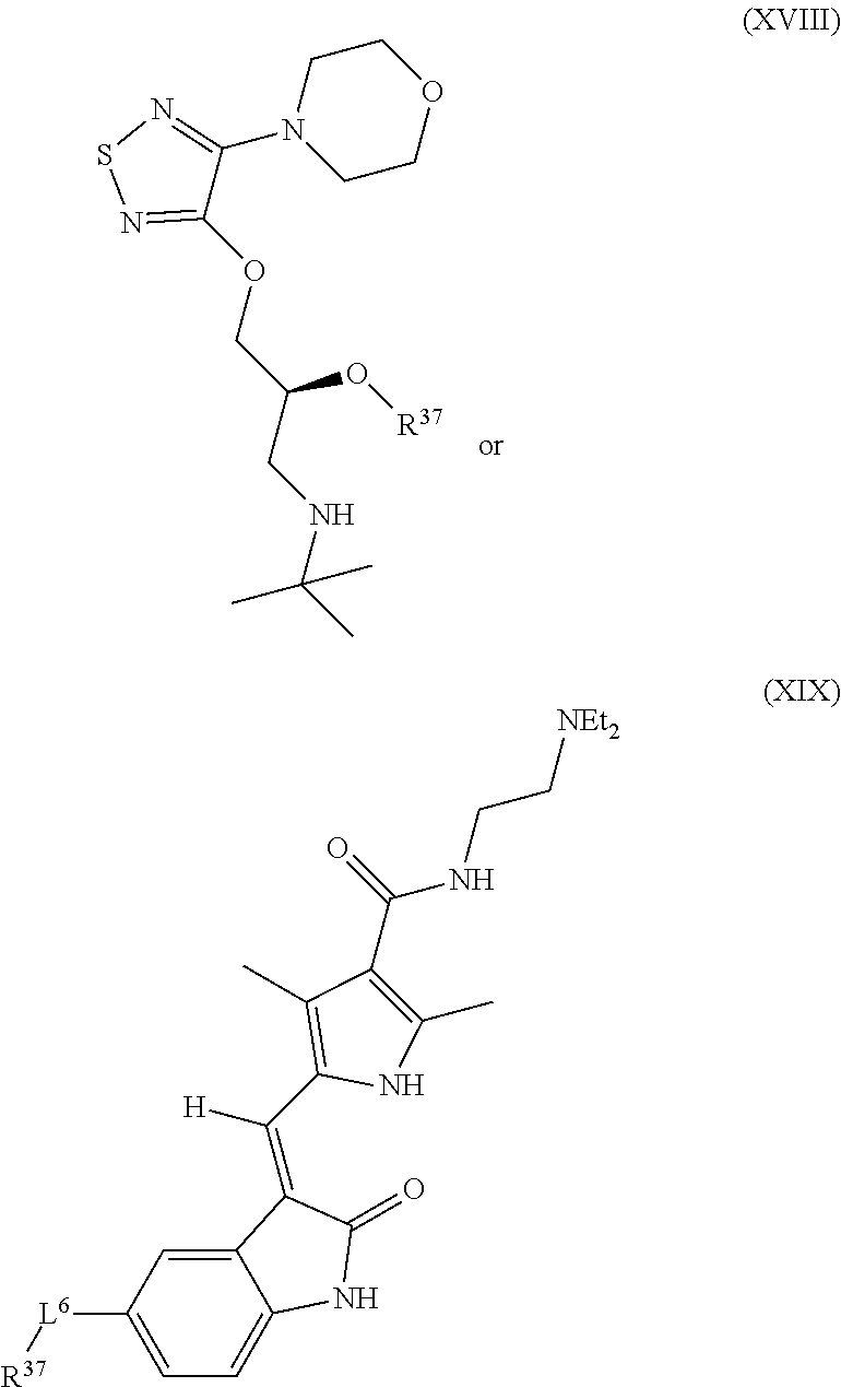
C1COCCN1C1=NSN=C1OCC(CNC(C)(C)C)O[R37].C12=CC([L6][R37])=CC=C1NC(=O)C2=C(C1=C(C)C(C(NCC[NEt2])=O)=C(C)N1)[H]
